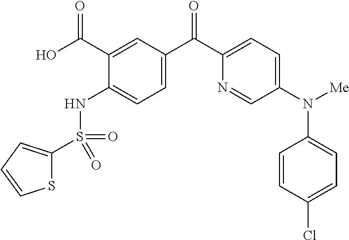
S(=O)(NC1=CC=C(C(C2=CC=C(N([Me])C3=CC=C(Cl)C=C3)C=N2)=O)C=C1C(O)=O)(=O)C1=CC=CS1
